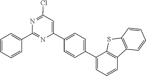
C1(C2=CC=CC=C2)=NC(C2=CC=C(C3=CC=CC4=C3SC3=C4C=CC=C3)C=C2)=CC(Cl)=N1
